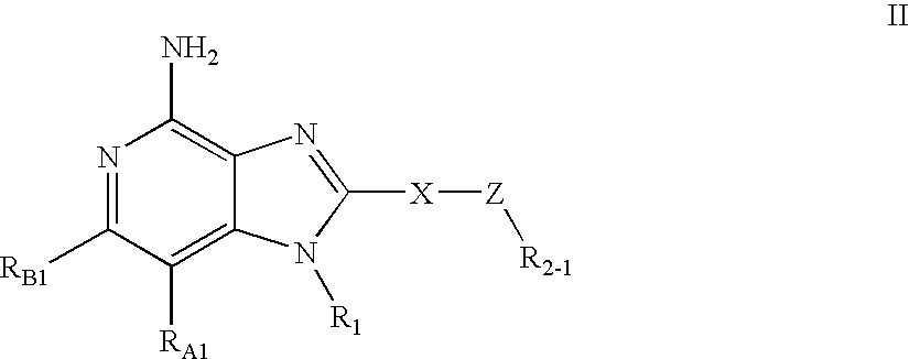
N1=C([RB1])C([RA1])=C2C(=C1N)N=C([X][Z][R2-1])N2[R1]
